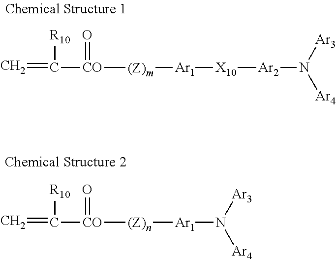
C=C([CO](=O)[(Z)m][Ar1][X10][Ar2]N([Ar4])[Ar3])[R10].C=C([CO](=O)[(Z)n][Ar1]N([Ar4])[Ar3])[R10]
